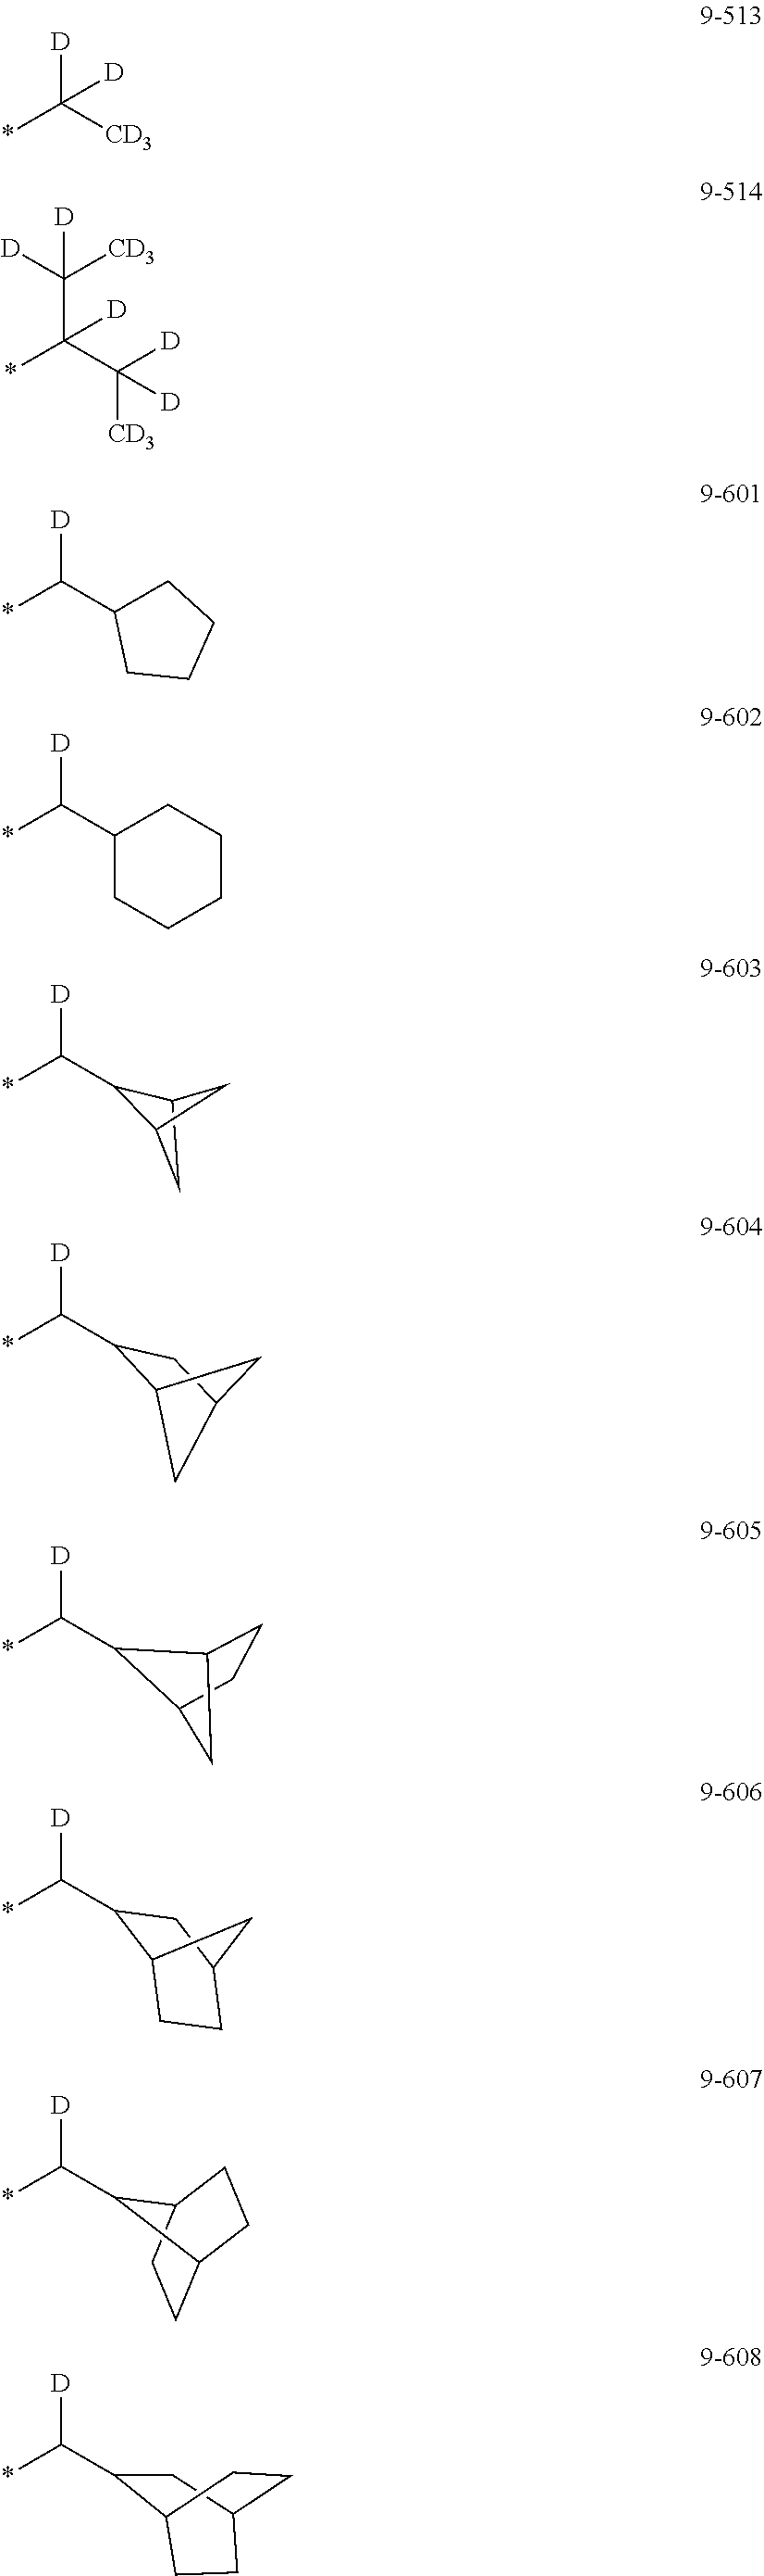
[D]C(*)C1C2CC1C2.[D]C([CD3])(*)[D].[D]C(C1CCCC1)*.C(C(C([D])([CD3])[D])(*)[D])([D])([CD3])[D].[D]C(C1CCCCC1)*.[D]C(*)C1C2CC(C1)C2.[D]C(*)C1C2CCC1C2.[D]C(*)C1C2CCC(C1)C2.[D]C(*)C1C2CCC1CC2.[D]C(*)C1CC2CCC1CC2
